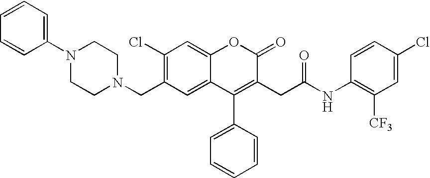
C1=C2C(=CC(Cl)=C1CN1CCN(C3=CC=CC=C3)CC1)OC(=O)C(CC(=O)NC1=C([CF3])C=C(Cl)C=C1)=C2C1=CC=CC=C1
